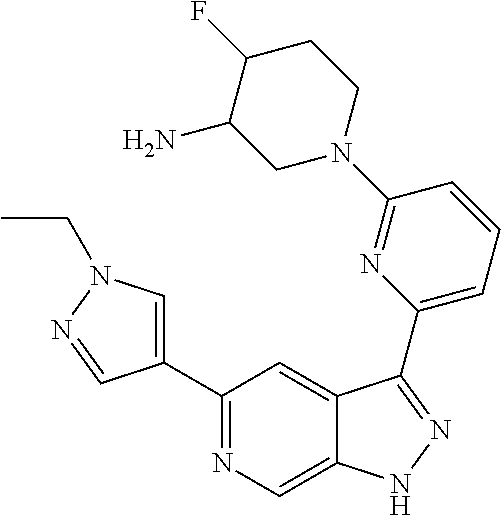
C1(C2=CN(CC)N=C2)=NC=C2C(=C1)C(C1=CC=CC(N3CCC(F)C(N)C3)=N1)=NN2
